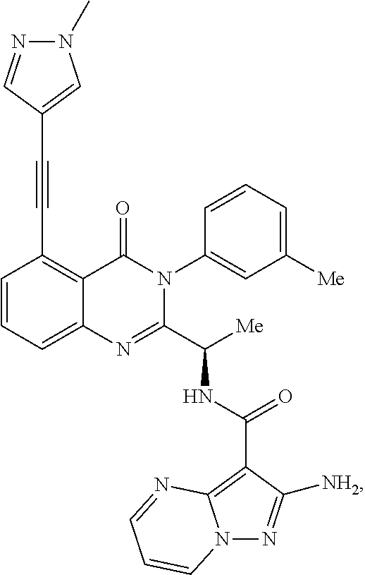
C1(C#CC2=CN(C)N=C2)=C2C(=CC=C1)N=C(C([Me])NC(C1=C3N(N=C1[NH2])C=CC=N3)=O)N(C1=CC([Me])=CC=C1)C2=O
